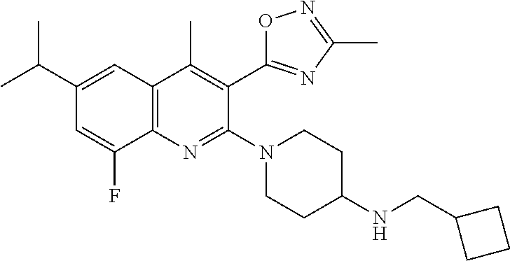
C1(C(C)C)=CC2=C(C(F)=C1)N=C(N1CCC(NCC3CCC3)CC1)C(C1=NC(C)=NO1)=C2C
